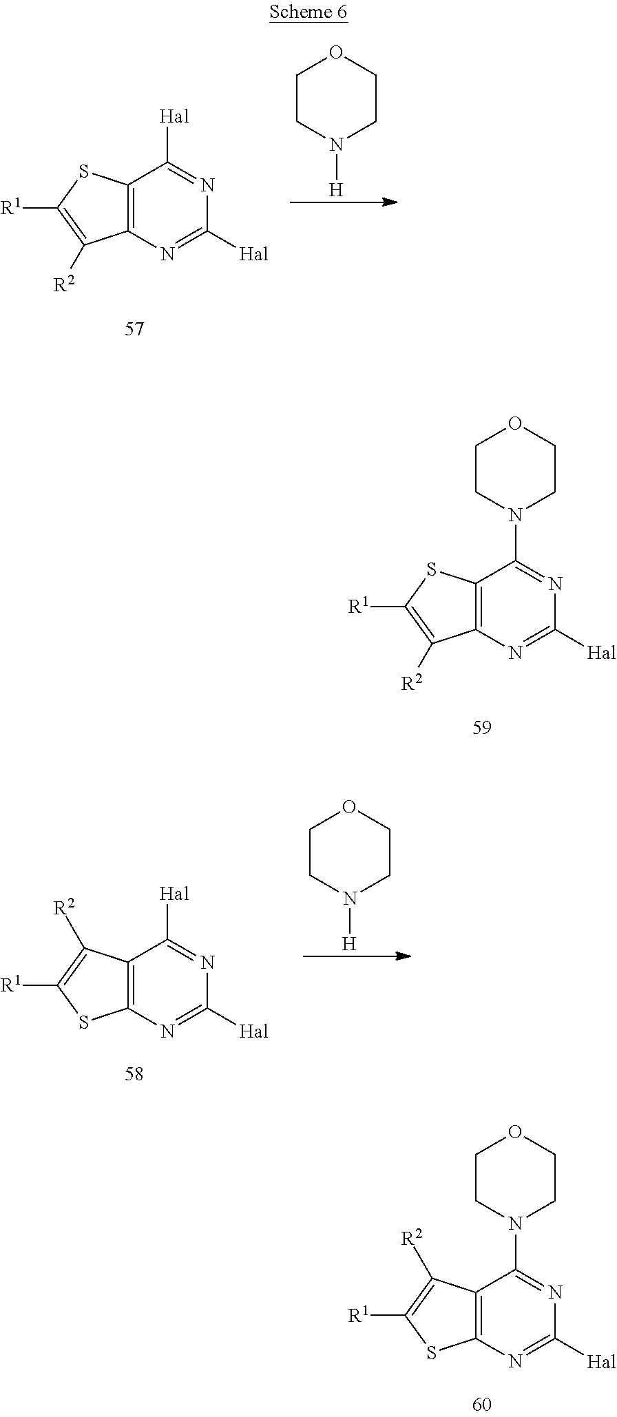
C1CN([H])CCO1.C12=C(SC([R1])=C1[R2])C([Hal])=NC([Hal])=N2.C12=C(SC([R1])=C1[R2])C(N1CCOCC1)=NC([Hal])=N2.C12=C(C([R2])=C([R1])S1)C([Hal])=NC([Hal])=N2.C1CN([H])CCO1.C12=C(C([R2])=C([R1])S1)C(N1CCOCC1)=NC([Hal])=N2
